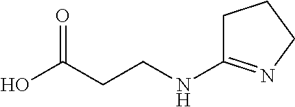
OC(CCNC1=NCCC1)=O
